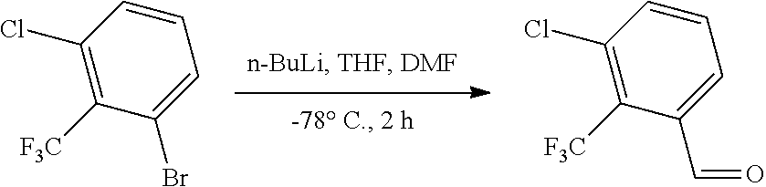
C1=CC(Cl)=C([F3C])C(Br)=C1.C1=CC(Cl)=C([F3C])C(C=O)=C1
